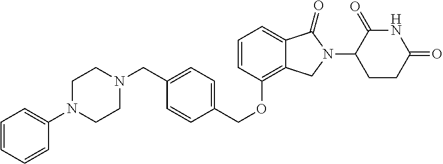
C1(CN2CCN(C3=CC=CC=C3)CC2)=CC=C(COC2=C3C(=CC=C2)C(=O)N(C2CCC(=O)NC2=O)C3)C=C1
